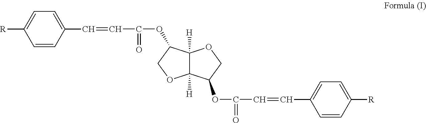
C1=C(C=CC(OC2C3([H])C([H])(OC2)C(OC(C=CC2=CC=C([R])C=C2)=O)CO3)=O)C=CC([R])=C1
